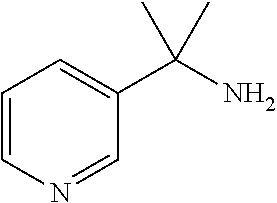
C1=CN=CC(C(N)(C)C)=C1
